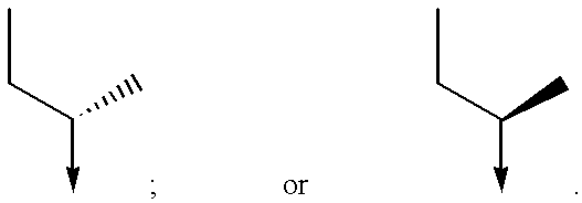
CCC(C)->C.CCC(C)->C
